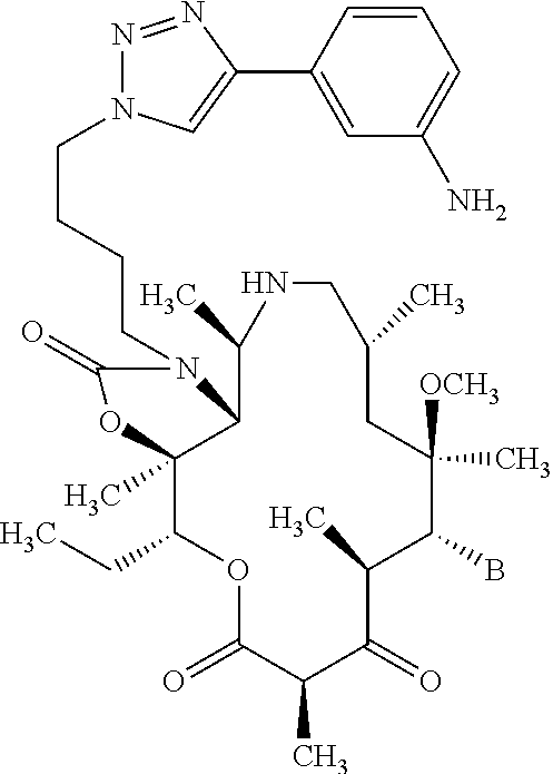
O1C(=O)C(C)C(=O)C(C)C(B)C([OCH3])(C)CC(C)CNC(C)C2C(C)(C1CC)OC(=O)N2CCCCN1N=NC(C2=CC(N)=CC=C2)=C1
